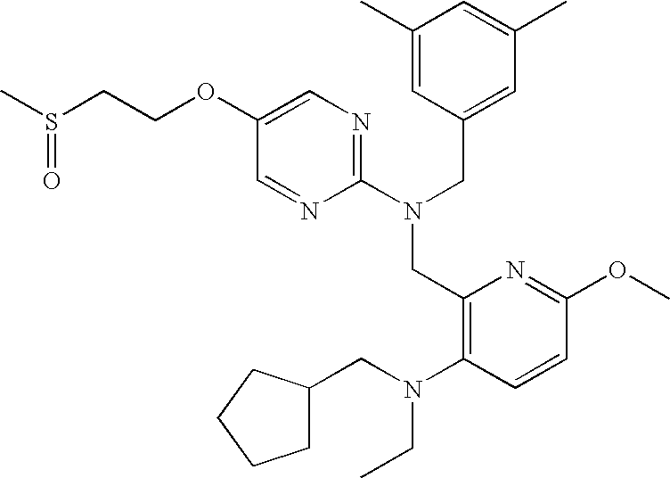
C1(OCCS(C)=O)=CN=C(N(CC2=CC(C)=CC(C)=C2)CC2=C(N(CC3CCCC3)CC)C=CC(OC)=N2)N=C1
